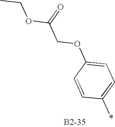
C1=CC(*)=CC=C1OCC(OCC)=O
